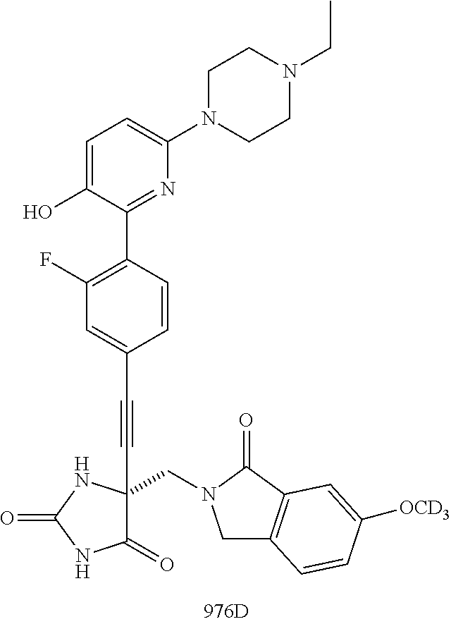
C1(F)=C(C2=NC(N3CCN(CC)CC3)=CC=C2O)C=CC(C#CC2(CN3CC4=C(C3=O)C=C([OCD3])C=C4)C(=O)NC(=O)N2)=C1
